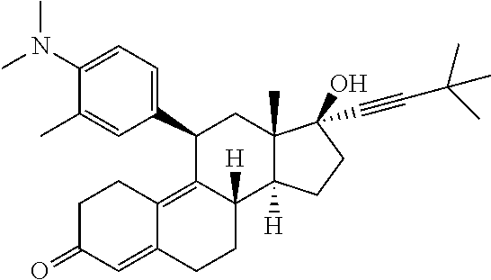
C1(N(C)C)=CC=C(C2C3=C4C(=CC(=O)CC4)CCC3([H])C3([H])C(C)(C2)C(O)(C#CC(C)(C)C)CC3)C=C1C
